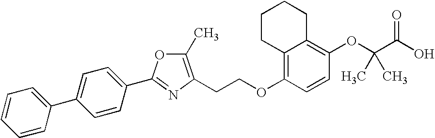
C1=CC(C2=CC=C(C3=NC(CCOC4=C5C(=C(OC(C(O)=O)(C)C)C=C4)CCCC5)=C(C)O3)C=C2)=CC=C1
